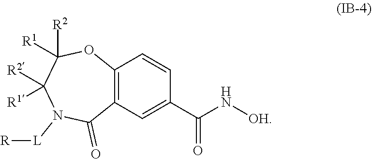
N1([L][R])C(=O)C2=C(OC([R2])([R1])C1([R2])[R1])C=CC(C(N[OH])=O)=C2
